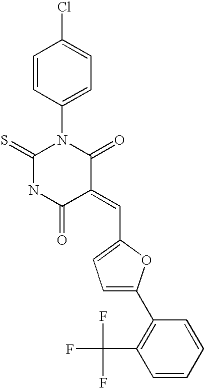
C1=CC(N2C(=S)NC(=O)C(=CC3=CC=C(C4=C(C(F)(F)F)C=CC=C4)O3)C2=O)=CC=C1Cl
